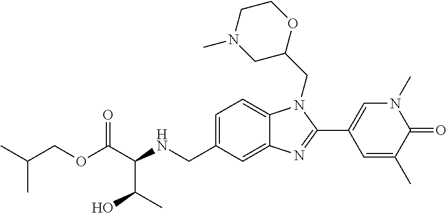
C12=CC(CNC(C(OCC(C)C)=O)C(C)O)=CC=C1N(CC1OCCN(C)C1)C(C1=CN(C)C(=O)C(C)=C1)=N2
